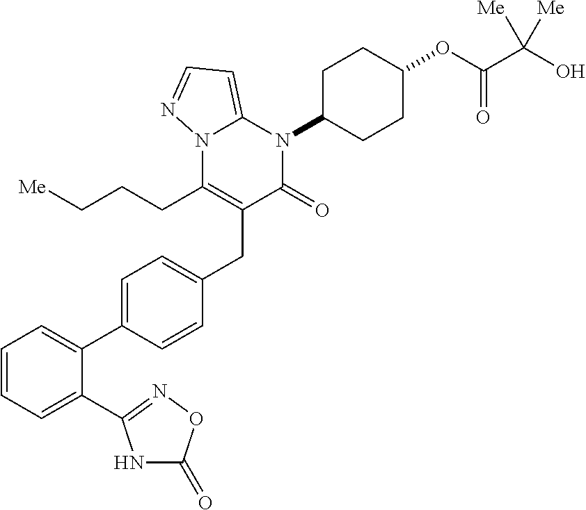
C1=CC=C(C2=NOC(=O)N2)C(C2=CC=C(CC3=C(CCC[Me])N4C(=CC=N4)N(C4CCC(OC(C(O)([Me])[Me])=O)CC4)C3=O)C=C2)=C1
